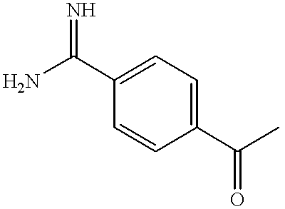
C1=C(C(N)=N)C=CC(C(C)=O)=C1
